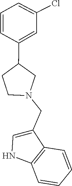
C1(CN2CC(C3=CC(Cl)=CC=C3)CC2)=CNC2=C1C=CC=C2
